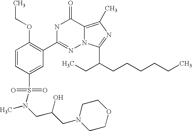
C1=CC(S(=O)(=O)N(C)CC(CN2CCOCC2)O)=CC(C2=NN3C(=C(C)N=C3C(CCCCCC)CC)C(=O)N2)=C1OCC
